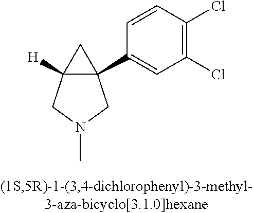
C12([H])C(C3=CC(Cl)=C(Cl)C=C3)(C1)CN(C)C2
